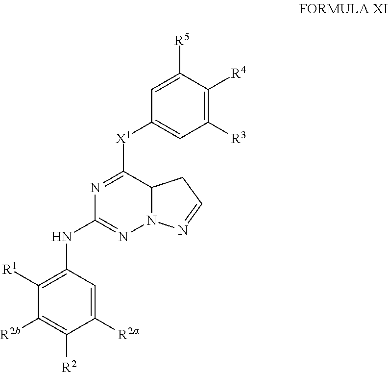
N12C(C([X1]C3=CC([R3])=C([R4])C([R5])=C3)=NC(NC3=C([R1])C([R2b])=C([R2])C([R2a])=C3)=N1)CC=N2
